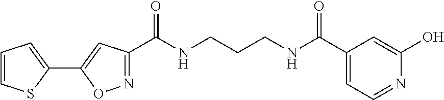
N(CCCNC(C1=NOC(C2=CC=CS2)=C1)=O)C(C1=CC=NC(O)=C1)=O
